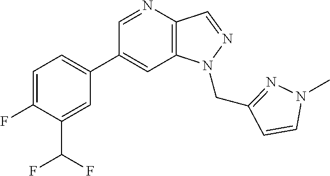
C1(C2=CC=C(F)C(C(F)F)=C2)=CC2=C(C=NN2CC2=NN(C)C=C2)N=C1
